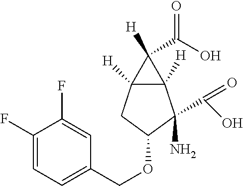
C1(F)=CC=C(COC2C(C(O)=O)(N)C3([H])C([H])(C2)C3([H])C(O)=O)C=C1F
